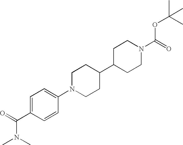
C1=C(C(=O)N(C)C)C=CC(N2CCC(C3CCN(C(=O)OC(C)(C)C)CC3)CC2)=C1
